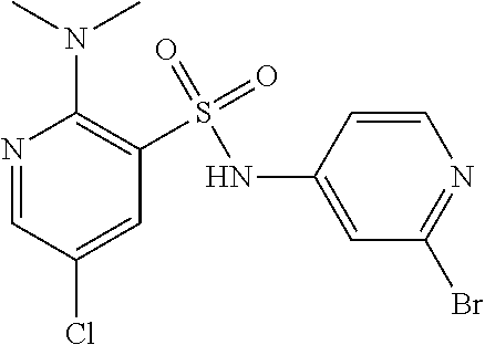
N1=CC(Cl)=CC(S(=O)(=O)NC2=CC(Br)=NC=C2)=C1N(C)C
